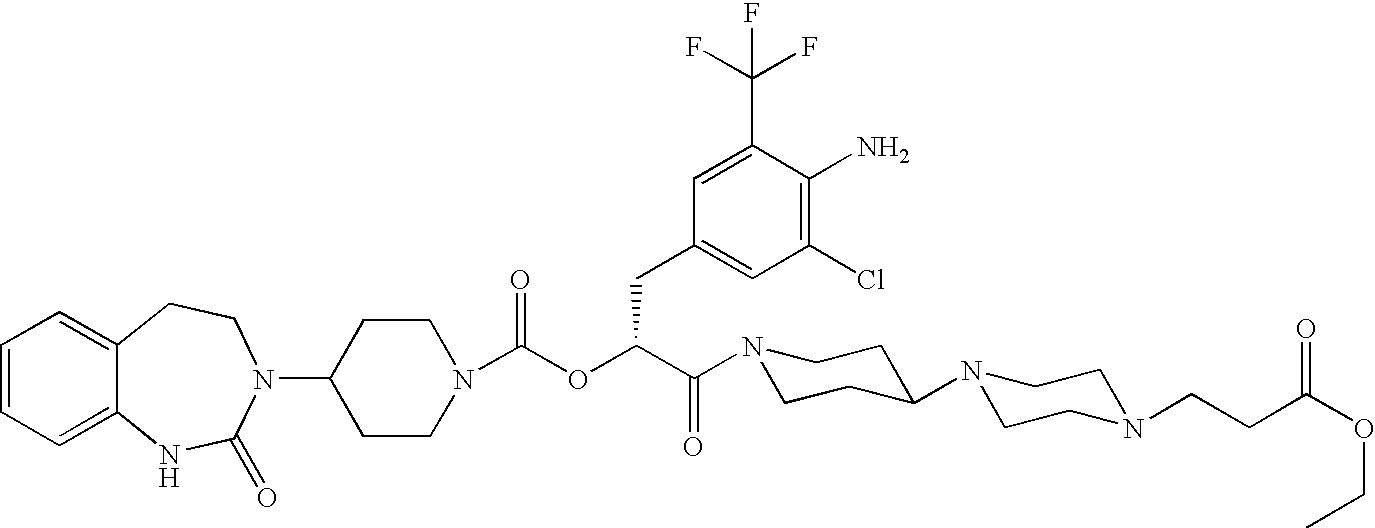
C1=CC=C2C(=C1)CCN(C1CCN(C(OC(C(N3CCC(N4CCN(CCC(OCC)=O)CC4)CC3)=O)CC3=CC(Cl)=C(N)C(C(F)(F)F)=C3)=O)CC1)C(=O)N2
